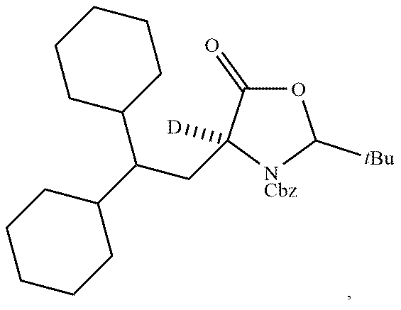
C1(=O)OC([tBu])[NCbz]C1(CC(C1CCCCC1)C1CCCCC1)[D]
